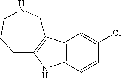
C12=C(C=C(Cl)C=C1)C1=C(N2)CCCNC1
